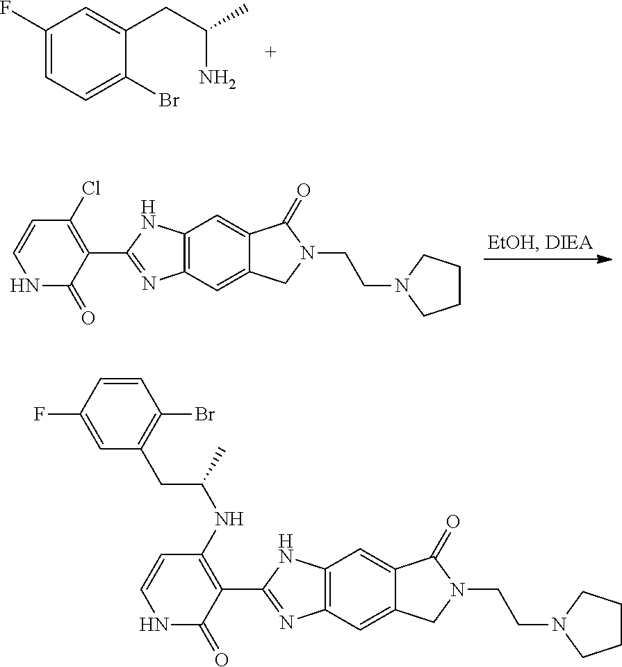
C1(F)=CC=C(Br)C(CC(N)C)=C1.N1C(=O)C(C2=NC3=C(N2)C=C2C(=C3)CN(CCN3CCCC3)C2=O)=C(Cl)C=C1.N1C(=O)C(C2=NC3=C(N2)C=C2C(=C3)CN(CCN3CCCC3)C2=O)=C(NC(CC2=C(Br)C=CC(F)=C2)C)C=C1
